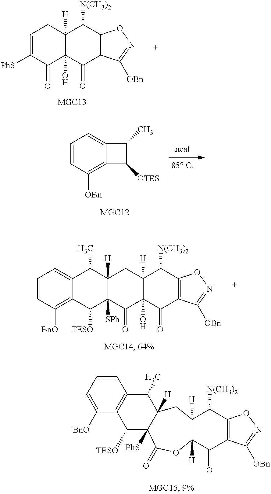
C1=C([PhS])C(=O)C2(O)C([H])(C1)C([N(CH3)2])C1=C(C2=O)C([OBn])=NO1.C1=CC([OBn])=C2C(=C1)C(C)C2[OTES].C12([H])C([SPh])(C(=O)C3(O)C([H])(C1)C([N(CH3)2])C1=C(C3=O)C([OBn])=NO1)C([TESO])C1=C([BnO])C=CC=C1C2C.C12([H])C([H])(C([N(CH3)2])C3=C(C1=O)C([OBn])=NO3)CC1([H])C([PhS])(C(=O)O2)C([TESO])C2=C(C=CC=C2[BnO])C1C
